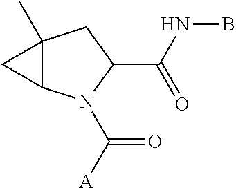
C12(C)C(N(C([A])=O)C(C(NB)=O)C1)C2
